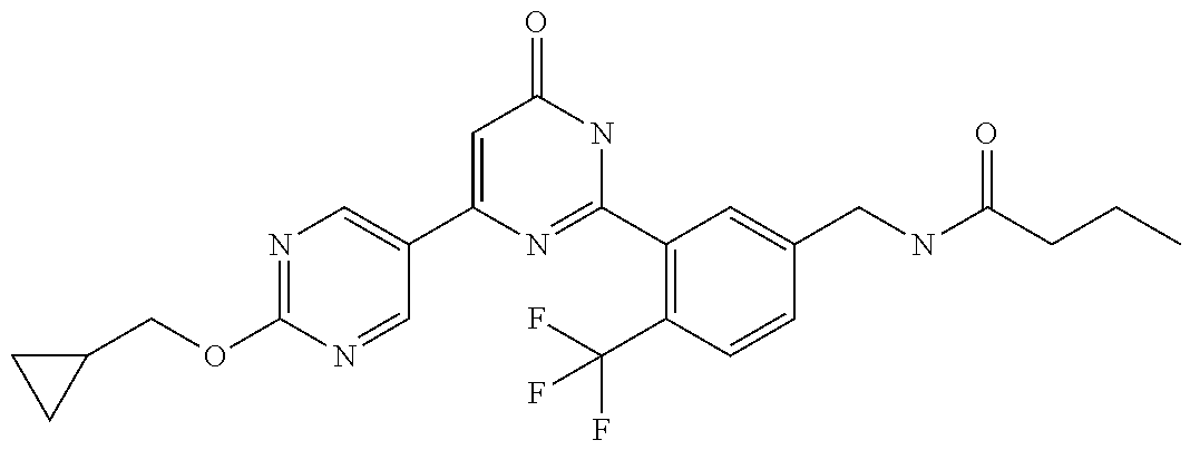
C1(C2=CN=C(OCC3CC3)N=C2)=CC(=O)NC(C2=C(C(F)(F)F)C=CC(CNC(CCC)=O)=C2)=N1
